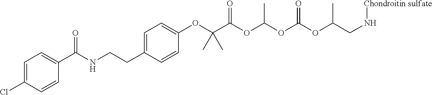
C1=C(Cl)C=CC(C(NCCC2=CC=C(OC(C(OC(OC(OC(CN[Chondroitin sulfate])C)=O)C)=O)(C)C)C=C2)=O)=C1
